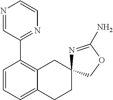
C1=CC=C2C(=C1C1=NC=CN=C1)CC1(CC2)N=C(N)OC1
